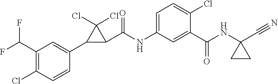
C1(C(F)F)=C(Cl)C=CC(C2C(C(NC3=CC=C(Cl)C(C(NC4(C#N)CC4)=O)=C3)=O)C2(Cl)Cl)=C1
